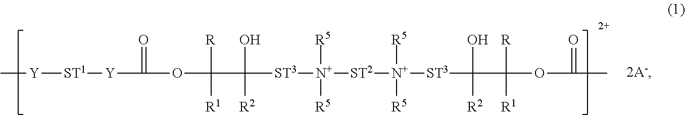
C[Y][ST1][Y]C(=O)OC([R])([R1])C(O)([R2])[ST3][N+]([R5])([R5])[ST2][N+]([R5])([R5])[ST3]C(O)([R2])C([R])([R1])OC(=O)C
